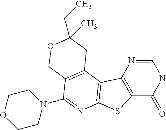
C1=NC2=C(C(=O)N1)SC1=C2C2=C(C(N3CCOCC3)=N1)COC(CC)(C)C2
